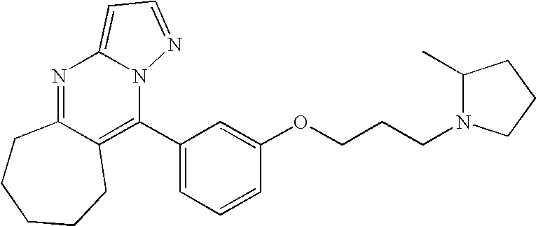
N1=C2C(=C(C3=CC=CC(OCCCN4C(C)CCC4)=C3)N3C1=CC=N3)CCCCC2
